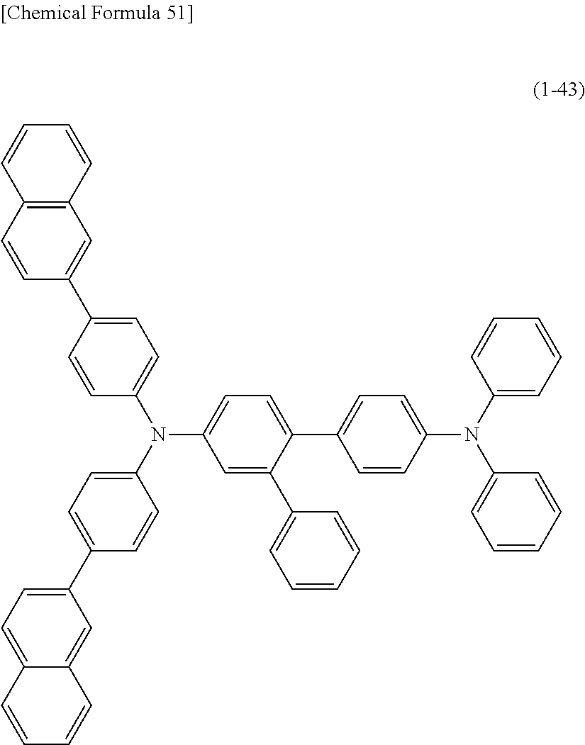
C1=CC(N(C2=CC=CC=C2)C2=CC=CC=C2)=CC=C1C1=CC=C(N(C2=CC=C(C3=CC=C4C(=C3)C=CC=C4)C=C2)C2=CC=C(C3=CC4=C(C=C3)C=CC=C4)C=C2)C=C1C1=CC=CC=C1
